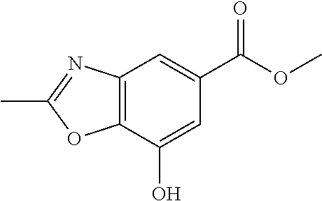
C12=C(C(O)=CC(C(OC)=O)=C1)OC(C)=N2
